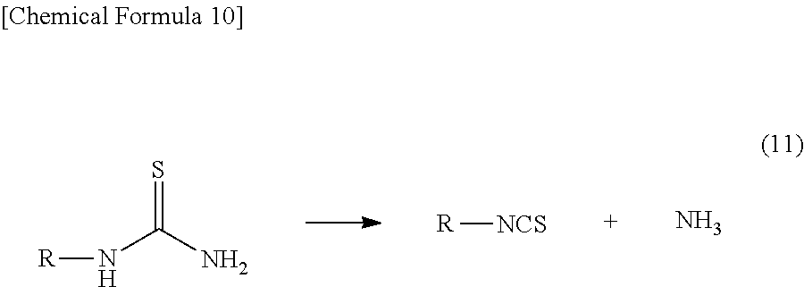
[R]NC(N)=S.[R][NCS].N
